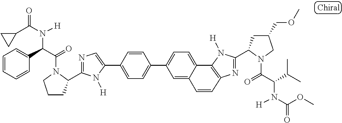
C1(C2=CC=C(C3=CC=C4C5=C(N=C(C6CC(COC)CN6C(=O)C(C(C)C)N([H])C(OC)=O)N5[H])C=CC4=C3)C=C2)=CN=C(C2CCCN2C(C(C2=CC=CC=C2)N([H])C(C2CC2)=O)=O)N1[H]
